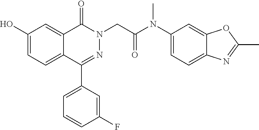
C1(O)=CC=C2C(=C1)C(=O)N(CC(N(C1=CC=C3C(=C1)OC(C)=N3)C)=O)N=C2C1=CC=CC(F)=C1
